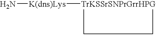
N[K(dns)Lys][TrKSSrSNPrGrrHPG]
